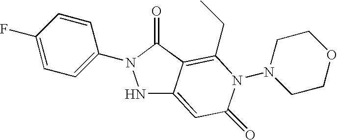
N1C2=CC(=O)N(N3CCOCC3)C(CC)=C2C(=O)N1C1=CC=C(F)C=C1
